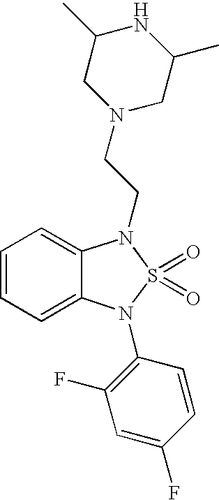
C1=CC=C2C(=C1)N(CCN1CC(C)NC(C)C1)S(=O)(=O)N2C1=C(F)C=C(F)C=C1
